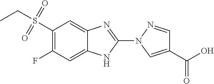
C12=CC(F)=C(S(CC)(=O)=O)C=C1N=C(N1C=C(C(O)=O)C=N1)N2
